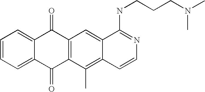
C1=CC=C2C(=C1)C(=O)C1=C(C2=O)C(C)=C2C(=C1)C(NCCCN(C)C)=NC=C2
